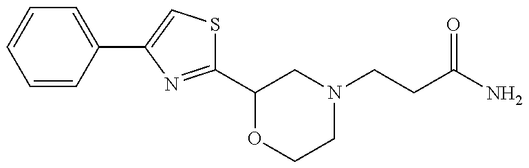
C1(C2OCCN(CCC(N)=O)C2)=NC(C2=CC=CC=C2)=CS1
